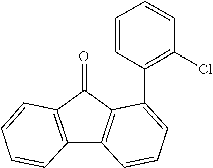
C12=C(C=CC=C1)C(=O)C1=C2C=CC=C1C1=C(Cl)C=CC=C1
